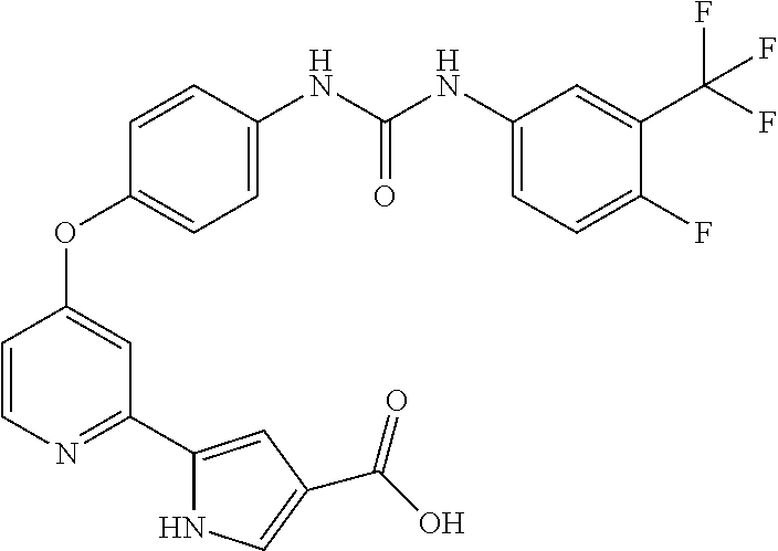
C1=CN=C(C2=CC(C(O)=O)=CN2)C=C1OC1=CC=C(NC(NC2=CC=C(F)C(C(F)(F)F)=C2)=O)C=C1
